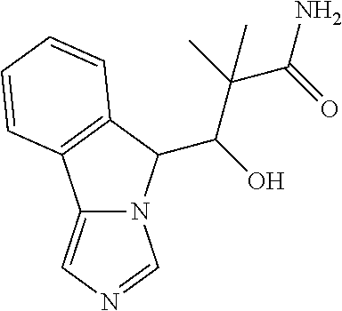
C12=CN=CN1C(C(O)C(C)(C(=O)N)C)C1=C2C=CC=C1
